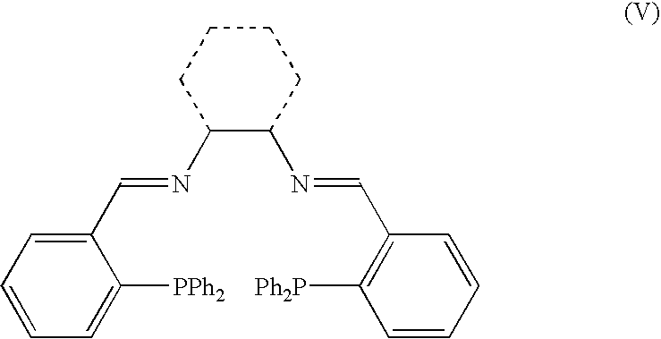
C1(N=CC2=CC=CC=C2[PPh2])C(N=CC2=C([Ph2P])C=CC=C2)CCCC1
